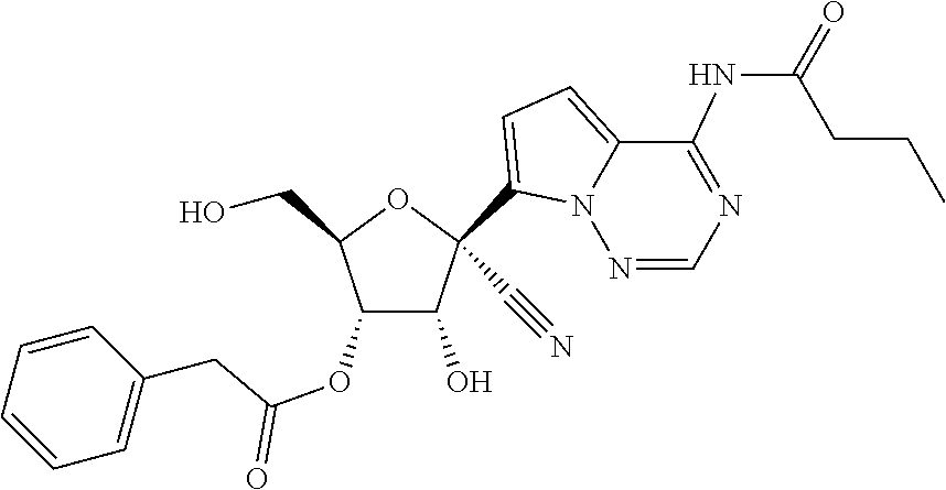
OCC1OC(C#N)(C2=CC=C3C(NC(=O)CCC)=NC=NN32)C(O)C1OC(=O)CC1=CC=CC=C1
